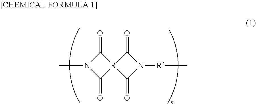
C1(=O)N(C)C(=O)[R]12C(=O)N([R]C)C2=O
